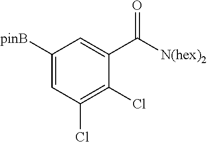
C1([pinB])=CC(Cl)=C(Cl)C(C(=O)[N(hex)2])=C1
